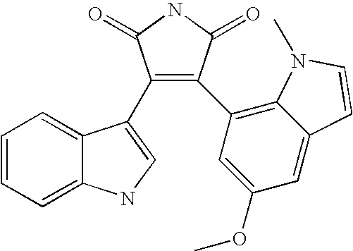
C1=CC=C2C(=C1)C(C1=C(C3=C4C(=CC(OC)=C3)C=CN4C)C(=O)NC1=O)=CN2
